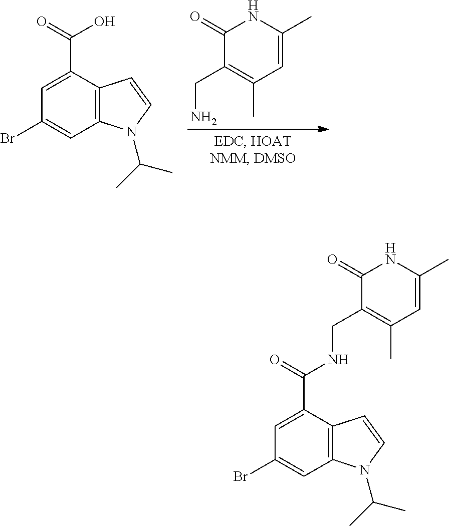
C1=C(C(=O)NCC2=C(C)C=C(C)NC2=O)C2=C(C=C1Br)N(C(C)C)C=C2.C1=C(C(O)=O)C2=C(C=C1Br)N(C(C)C)C=C2.C1(=O)C(CN)=C(C)C=C(C)N1
